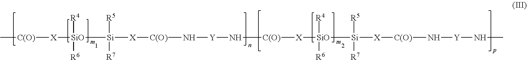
C[C(O)][X][SiO]([Si]([X][C(O)]N[Y]N[C(O)][X][SiO]([R4])([R6])[Si]([R5])([R7])[X][C(O)]N[Y]NC)([R5])[R7])([R4])[R6]
